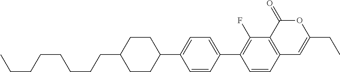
C12=C(C(=O)OC(CC)=C1)C(F)=C(C1=CC=C(C3CCC(CCCCCCCC)CC3)C=C1)C=C2
